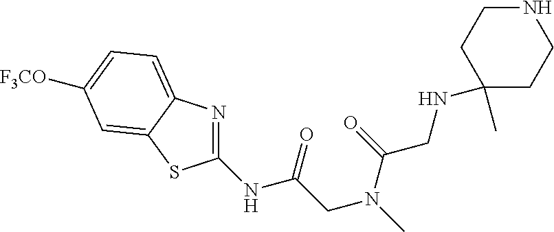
C1(NC(CN(C)C(=O)CNC2(C)CCNCC2)=O)=NC2=CC=C([F3CO])C=C2S1
